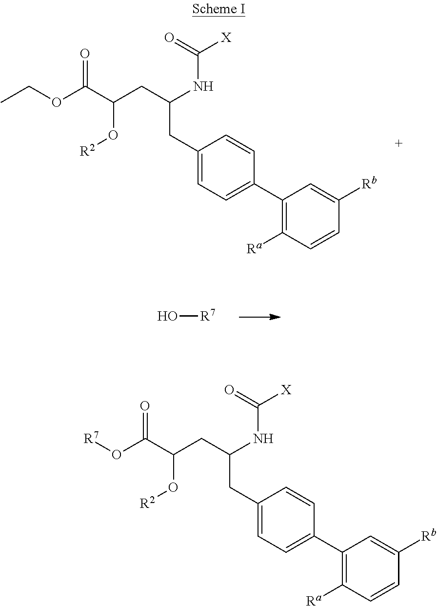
CCOC(C(CC(NC([X])=O)CC1=CC=C(C2=C([Ra])C=CC([Rb])=C2)C=C1)O[R2])=O.O[R7].[R7]OC(C(CC(NC([X])=O)CC1=CC=C(C2=C([Ra])C=CC([Rb])=C2)C=C1)O[R2])=O
